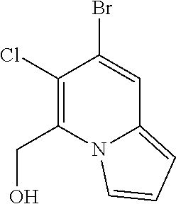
C1(Cl)=C(CO)N2C(=CC=C2)C=C1Br
